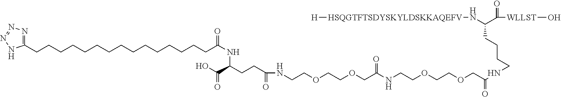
N1=C(CCCCCCCCCCCCCCCC(NC(CCC(=O)NCCOCCOCC(NCCOCCOCC(NCCCCC(N[HSQGTFTSDYSKYLDSKKAQEFV][H])C(=O)[WLLST]O)=O)=O)C(O)=O)=O)NN=N1
